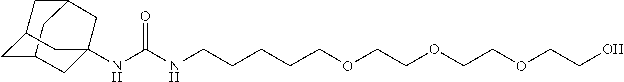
C12CC3CC(C1)CC(NC(NCCCCCOCCOCCOCCO)=O)(C3)C2
